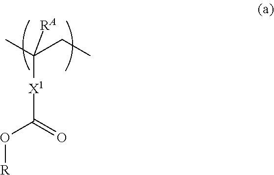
[X1](C(=O)O[R])C(CC)(C)[RA]
